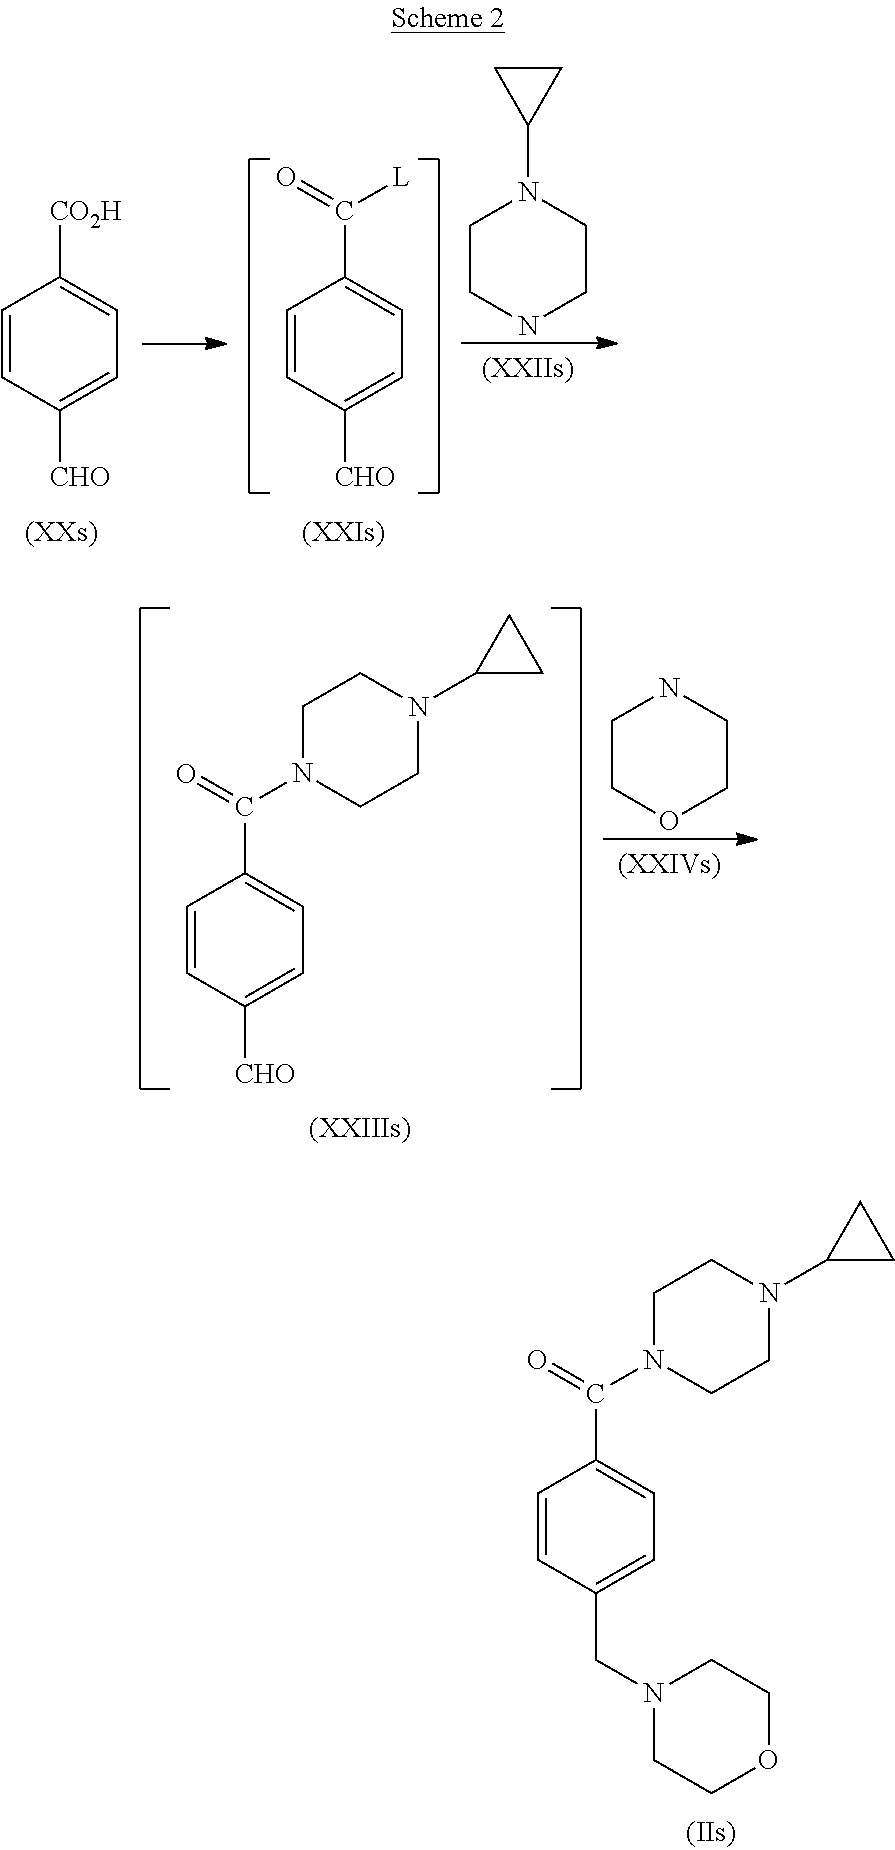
C1=CC([CHO])=CC=C1C(=O)[L].C1=CC([CHO])=CC=C1[CO2H].C1CNCCN1C1CC1.C1=CC([CHO])=CC=C1C(=O)N1CCN(C2CC2)CC1.C1COCCN1.C1=CC(CN2CCOCC2)=CC=C1C(=O)N1CCN(C2CC2)CC1
